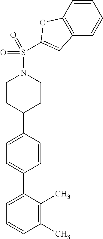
C1(C)=C(C)C(C2=CC=C(C3CCN(S(C4=CC5=C(O4)C=CC=C5)(=O)=O)CC3)C=C2)=CC=C1
